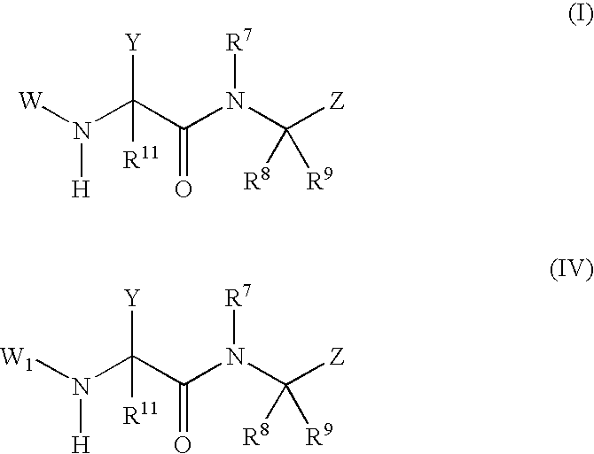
[W]N([H])C(C(N(C([Z])([R9])[R8])[R7])=O)([R11])[Y].[W1]N([H])C(C(N(C([Z])([R9])[R8])[R7])=O)([R11])[Y]
